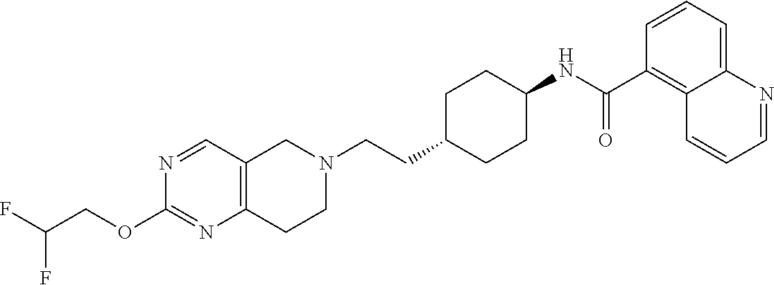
C12=C(CN(CCC3CCC(NC(C4=C5C(=CC=C4)N=CC=C5)=O)CC3)CC1)C=NC(OCC(F)F)=N2
